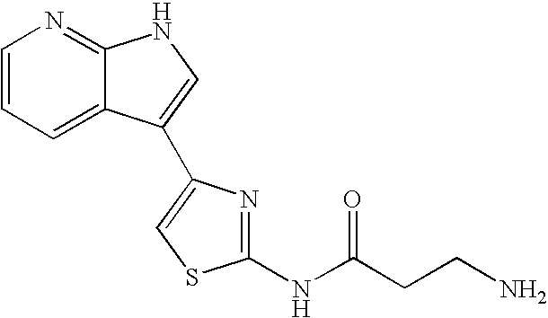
C1=CN=C2C(=C1)C(C1=CSC(NC(CCN)=O)=N1)=CN2
